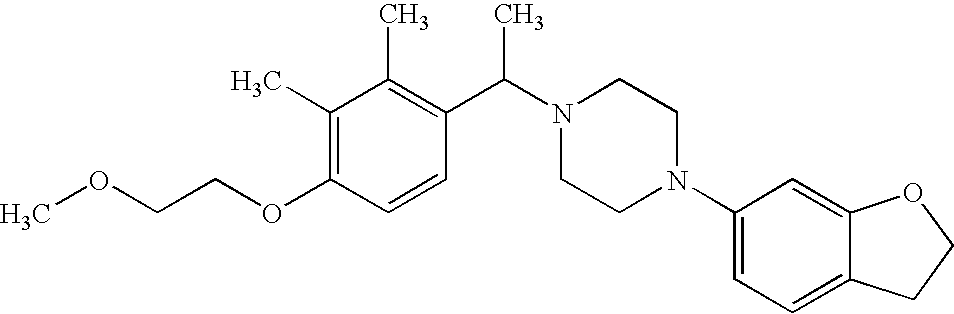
COCCOC1=C(C)C(C)=C(C(N2CCN(C3=CC=C4C(=C3)OCC4)CC2)C)C=C1
